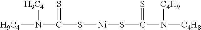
[H9C4]N([H9C4])C(S[Ni]SC(N([C4H8])[C4H9])=S)=S
